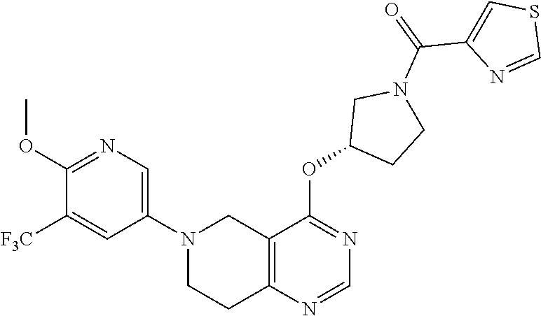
C1(N2CCC3=C(C2)C(OC2CCN(C(C4=CSC=N4)=O)C2)=NC=N3)=CN=C(OC)C([F3C])=C1
